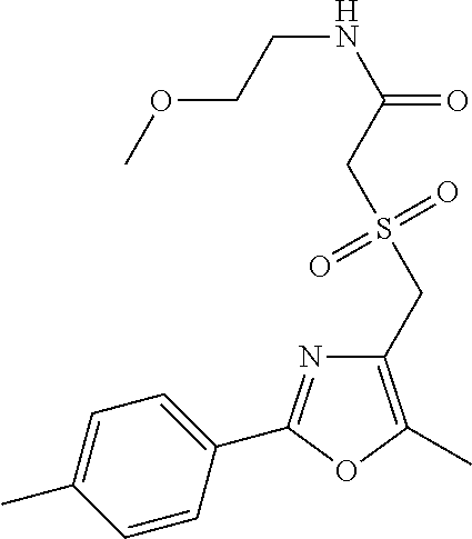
C1=C(C)C=CC(C2=NC(CS(CC(NCCOC)=O)(=O)=O)=C(C)O2)=C1
